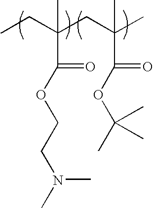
CCC(CC(C)(C(OC(C)(C)C)=O)C)(C(=O)OCCN(C)C)C
